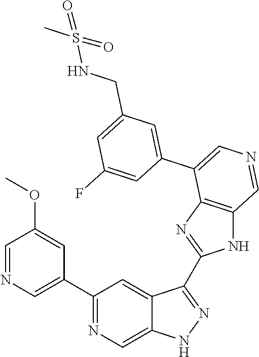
C1(C2=CN=CC(OC)=C2)=NC=C2C(=C1)C(C1=NC3=C(N1)C=NC=C3C1=CC(CNS(C)(=O)=O)=CC(F)=C1)=NN2
